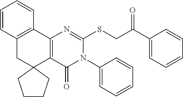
C12=C(C3=C(CC14CCCC4)C=CC=C3)N=C(SCC(C1=CC=CC=C1)=O)N(C1=CC=CC=C1)C2=O
